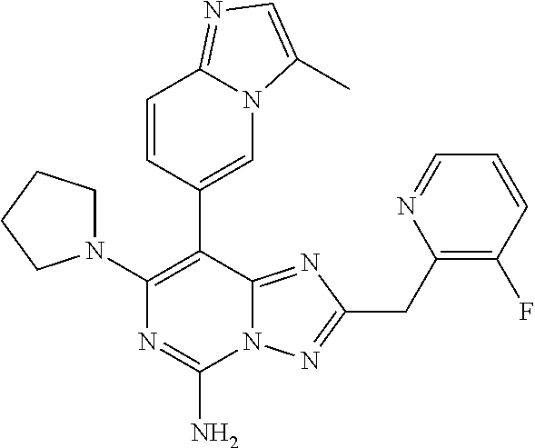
N12C(=NC(CC3=C(F)C=CC=N3)=N1)C(C1=CN3C(=NC=C3C)C=C1)=C(N1CCCC1)N=C2N
